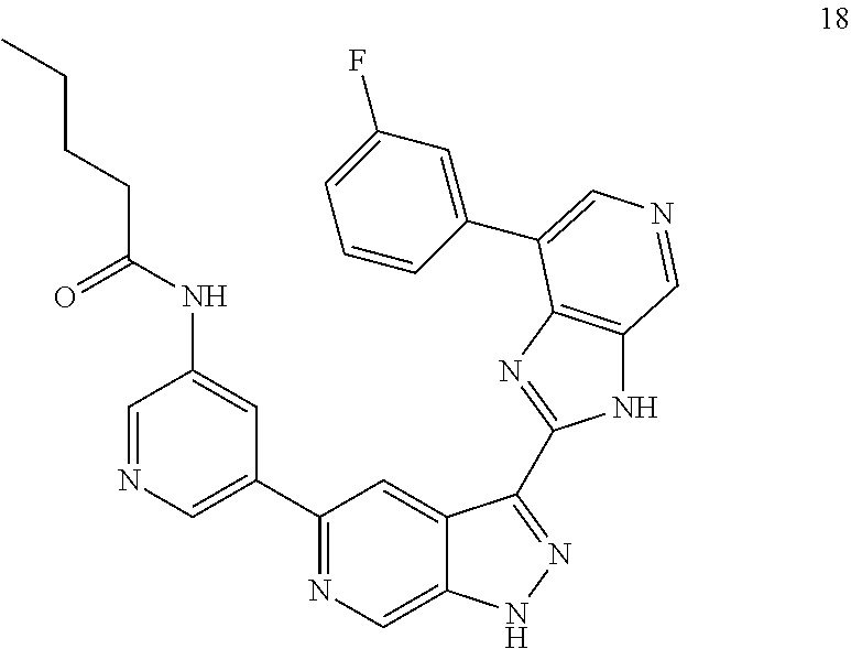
C1(C2=CN=CC(NC(CCCC)=O)=C2)=NC=C2C(=C1)C(C1=NC3=C(N1)C=NC=C3C1=CC(F)=CC=C1)=NN2
